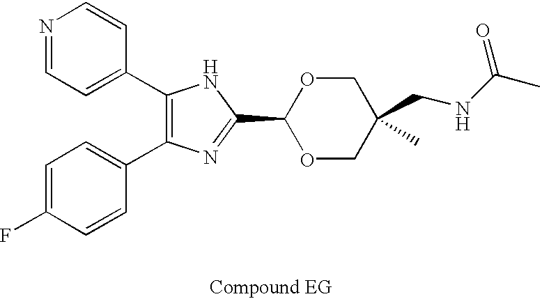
C1(C2=CC=NC=C2)=C(C2=CC=C(F)C=C2)N=C(C2OCC(C)(CNC(C)=O)CO2)N1
